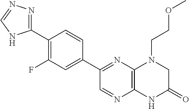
C1(C2=NC3=C(N=C2)NC(=O)CN3CCOC)=CC(F)=C(C2=NN=CN2)C=C1
